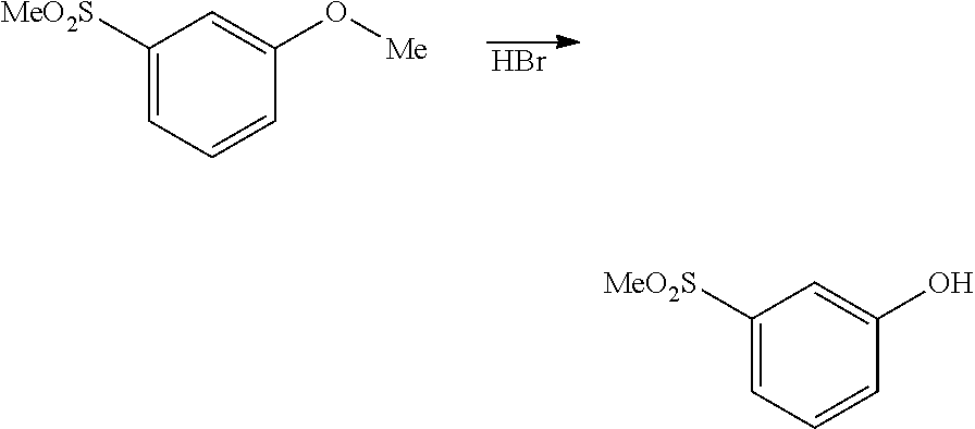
Br.C1([MeO2S])=CC=CC(O[Me])=C1.C1([MeO2S])=CC=CC(O)=C1
